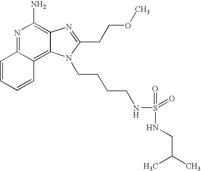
N1=C2C(=C3C(=C1N)N=C(CCOC)N3CCCCNS(=O)(=O)NCC(C)C)C=CC=C2
